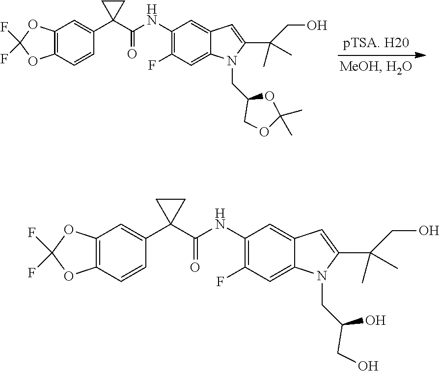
C12=C(C=CC(C3(C(=O)NC4=C(F)C=C5C(=C4)C=C(C(CO)(C)C)N5CC4COC(C)(C)O4)CC3)=C1)OC(F)(F)O2.C12=C(C=CC(C3(C(=O)NC4=C(F)C=C5C(=C4)C=C(C(CO)(C)C)N5CC(CO)O)CC3)=C1)OC(F)(F)O2
